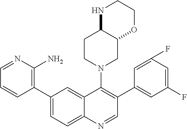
C1=NC(N)=C(C2=CC=C3C(=C2)C(N2CC4C(CC2)NCCO4)=C(C2=CC(F)=CC(F)=C2)C=N3)C=C1
